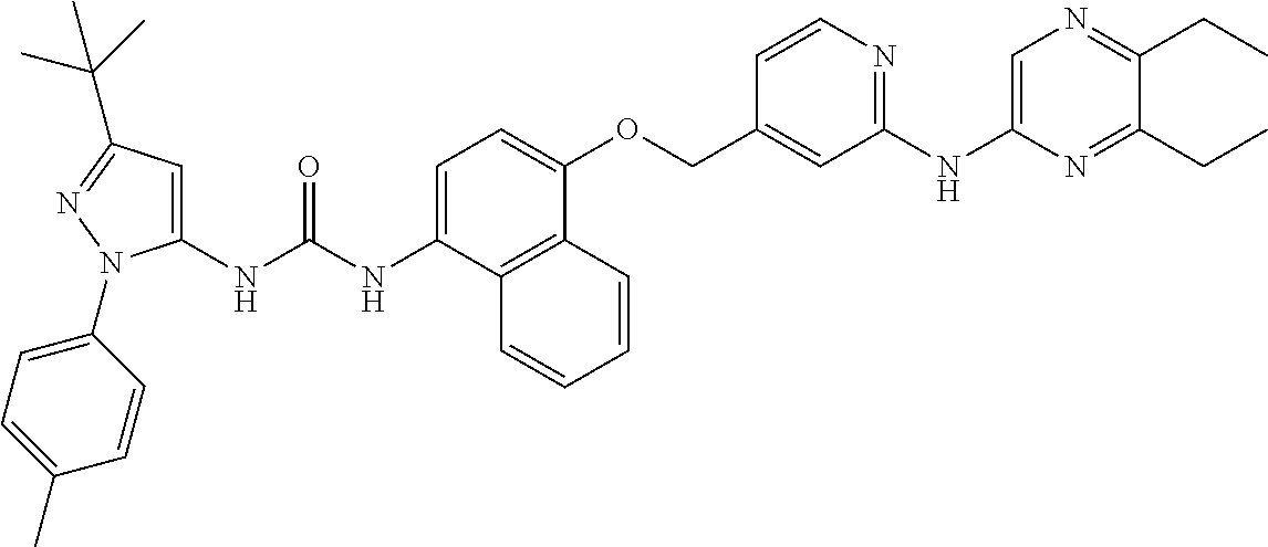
N(C(NC1=CC(C(C)(C)C)=NN1C1=CC=C(C)C=C1)=O)C1=CC=C(OCC2=CC(NC3=CN=C(CC)C(CC)=N3)=NC=C2)C2=C1C=CC=C2
